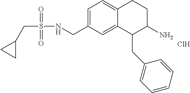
C1=C(CNS(=O)(=O)CC2CC2)C=C2C(=C1)CCC(N)C2CC1=CC=CC=C1.Cl
